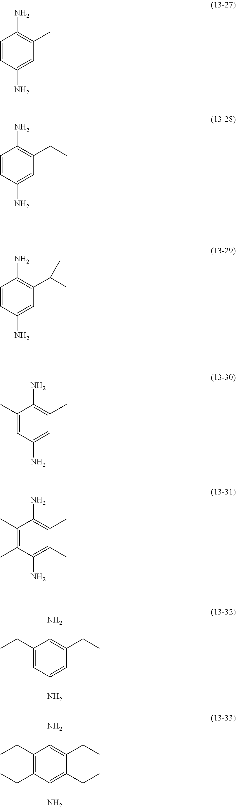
C1=CC(N)=CC(C)=C1N.C1=CC(N)=CC(CC)=C1N.C1=CC(N)=CC(C(C)C)=C1N.C1(C)=CC(N)=CC(C)=C1N.C1(C)=C(C)C(N)=C(C)C(C)=C1N.C1(CC)=CC(N)=CC(CC)=C1N.C1(CC)=C(CC)C(N)=C(CC)C(CC)=C1N
